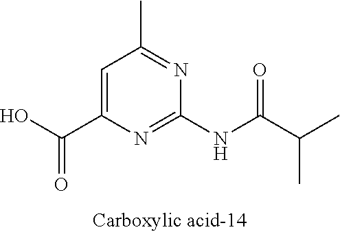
C1=C(C(O)=O)N=C(NC(C(C)C)=O)N=C1C
